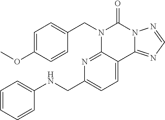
C1=C(OC)C=CC(CN2C3=NC(CNC4=CC=CC=C4)=CC=C3C3=NC=NN3C2=O)=C1
